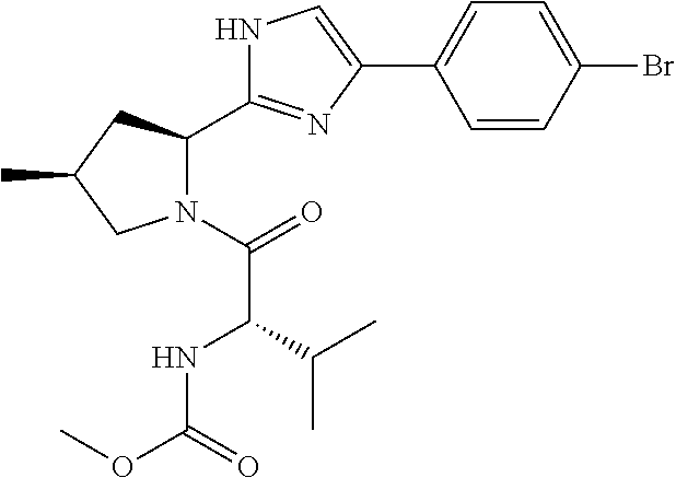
C1(C2=CC=C(Br)C=C2)=CNC(C2N(C(=O)C(C(C)C)NC(OC)=O)CC(C)C2)=N1
